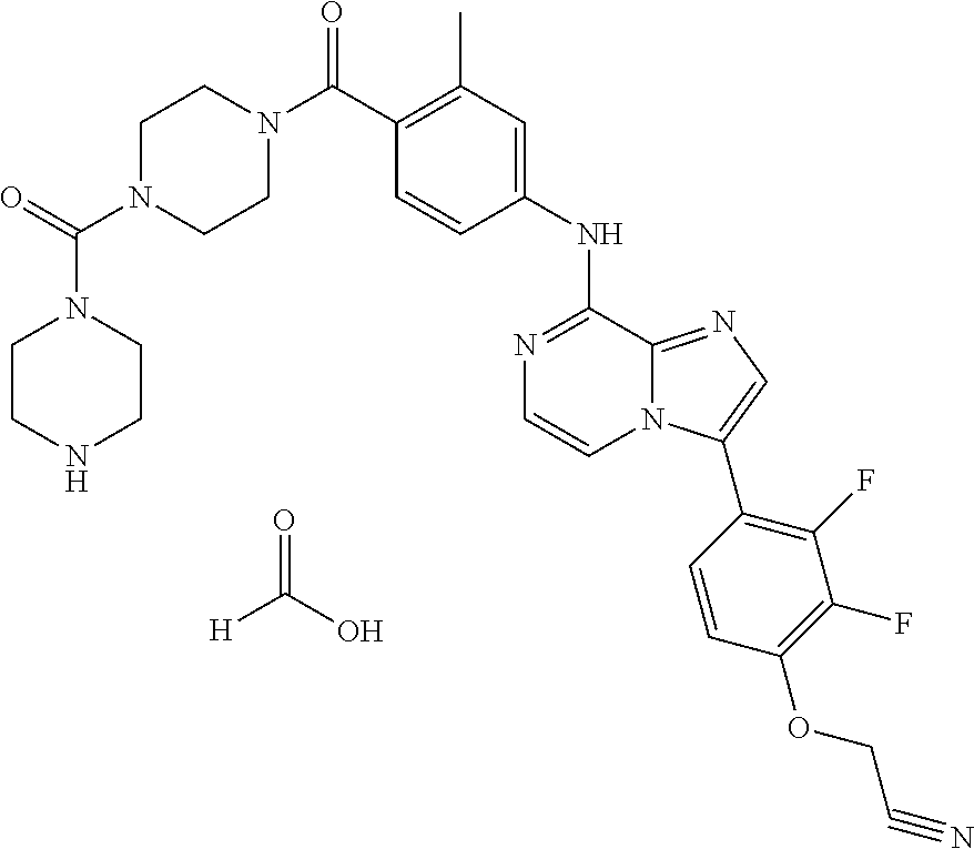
C(C1=C(C)C=C(NC2=NC=CN3C2=NC=C3C2=C(F)C(F)=C(OCC#N)C=C2)C=C1)(=O)N1CCN(C(=O)N2CCNCC2)CC1.[H]C(O)=O
